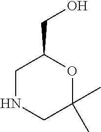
C1NCC(C)(C)OC1CO
